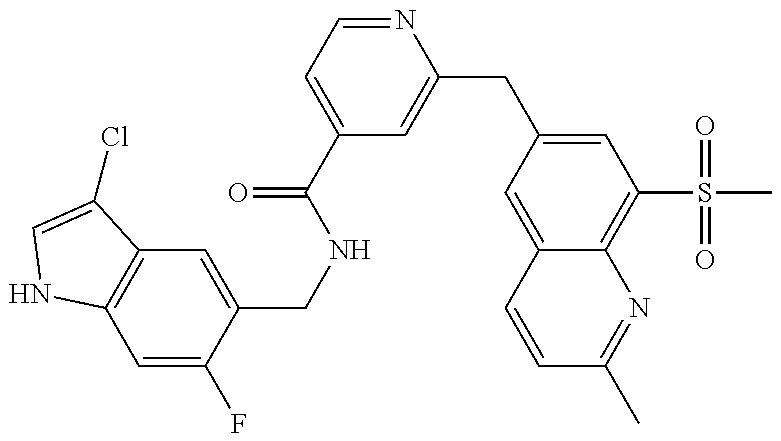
C1=C(F)C(CNC(C2=CC=NC(CC3=CC(S(=O)(=O)C)=C4C(=C3)C=CC(C)=N4)=C2)=O)=CC2=C1NC=C2Cl
